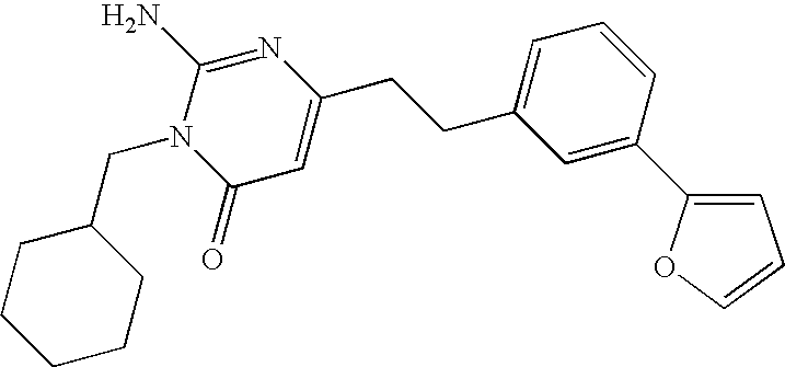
C1(CN2C(=O)C=C(CCC3=CC=CC(C4=CC=CO4)=C3)N=C2N)CCCCC1
